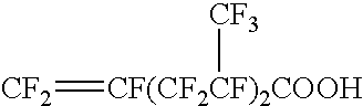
[CF2]=[CF(CF2CF)2COOH][CF3]
